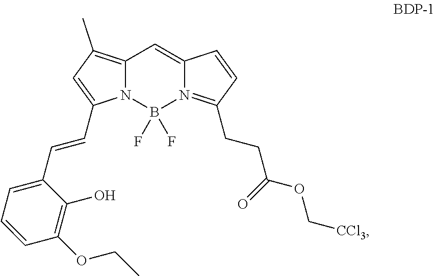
C12=C(C)C=C(C=CC3=CC=CC(OCC)=C3O)N1B(F)(F)N1=C(CCC(=O)OC[CCl3])C=CC1=C2
